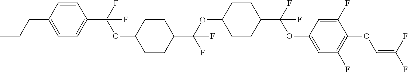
C1=CC(CCC)=CC=C1C(F)(OC1CCC(C(OC2CCC(C(F)(OC3=CC(F)=C(OC=C(F)F)C(F)=C3)F)CC2)(F)F)CC1)F
